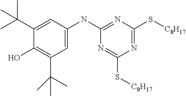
C1(NC2=CC(C(C)(C)C)=C(O)C(C(C)(C)C)=C2)=NC(S[C8H17])=NC(S[C8H17])=N1
